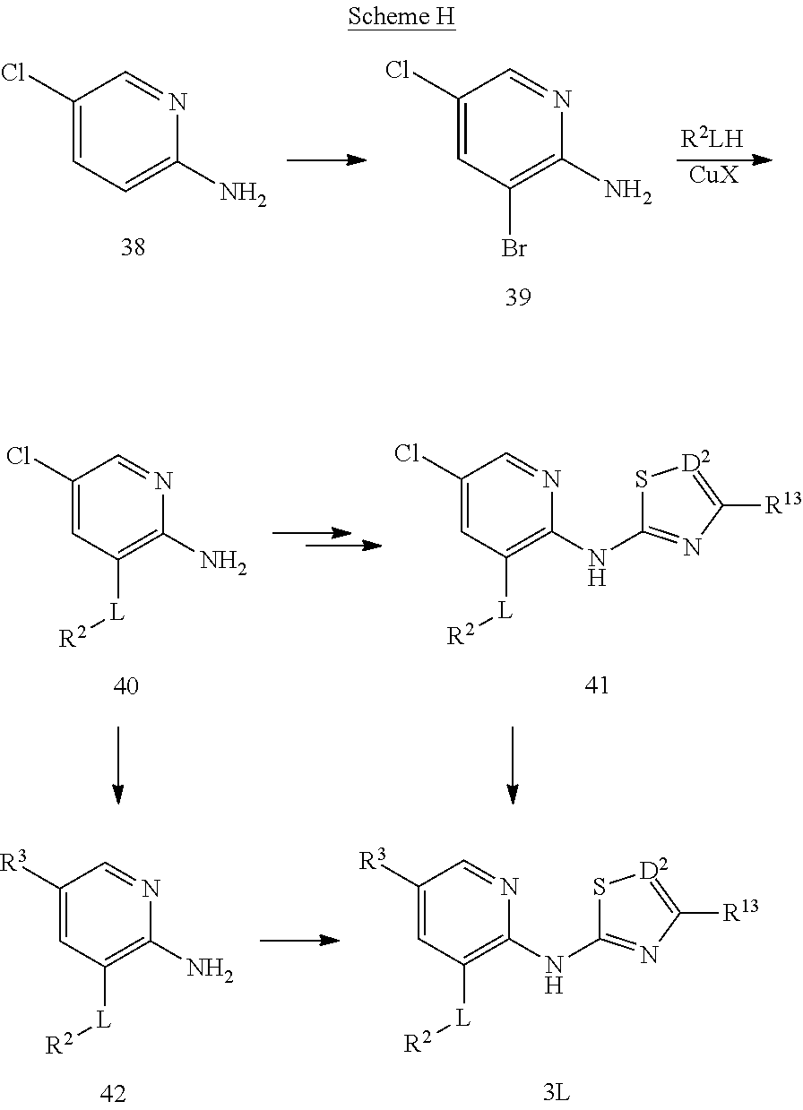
C1(Cl)=CC(Br)=C(N)N=C1.C1(Cl)=CC=C(N)N=C1.[CuX].C1([R3])=CC([L][R2])=C(N)N=C1.C1([R3])=CC([L][R2])=C(NC2=NC([R13])=[D2]S2)N=C1.C1(Cl)=CC([L][R2])=C(N)N=C1.C1(Cl)=CC([L][R2])=C(NC2=NC([R13])=[D2]S2)N=C1
